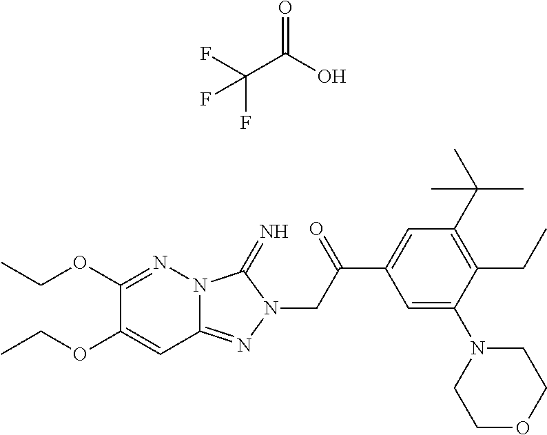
CCOC1=NN2C(=NN(CC(C3=CC(C(C)(C)C)=C(CC)C(N4CCOCC4)=C3)=O)C2=N)C=C1OCC.C(C(O)=O)(F)(F)F
